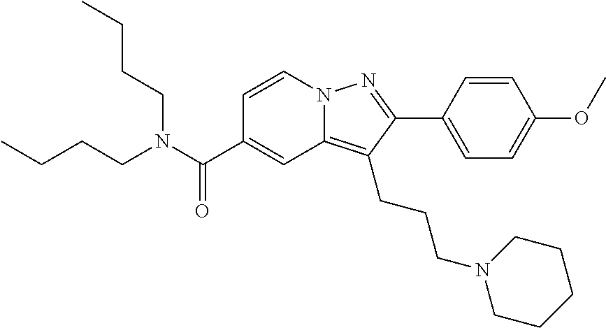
C1=CN2C(=C(CCCN3CCCCC3)C(C3=CC=C(OC)C=C3)=N2)C=C1C(N(CCCC)CCCC)=O
